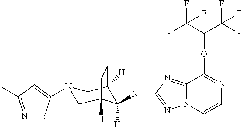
N1(C2=CC(C)=NS2)CC2([H])C(NC3=NN4C(=N3)C(OC(C(F)(F)F)C(F)(F)F)=NC=C4)([H])C([H])(C1)CC2
